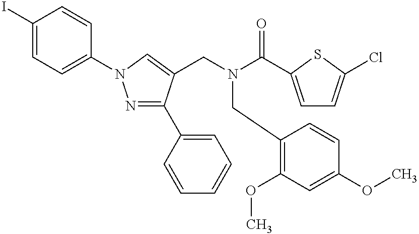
C1(I)=CC=C(N2N=C(C3=CC=CC=C3)C(CN(C(C3=CC=C(Cl)S3)=O)CC3=C(OC)C=C(OC)C=C3)=C2)C=C1
